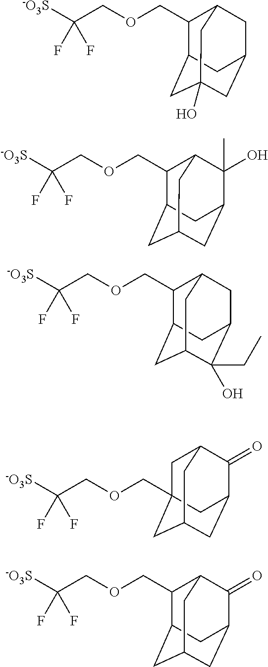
[-O3S]C(COCC1C2CC3(O)CC(CC1C3)C2)(F)F.[-O3S]C(COCC1C2CC3CC(C(O)(C)C1C3)C2)(F)F.[-O3S]C(COCC1C2CC3C(CC)(O)C(CC1C3)C2)(F)F.[-O3S]C(COCC12CC3C(=O)C(CC(C1)C3)C2)(F)F.[-O3S]C(COCC1C2CC3CC(C(=O)C1C3)C2)(F)F
